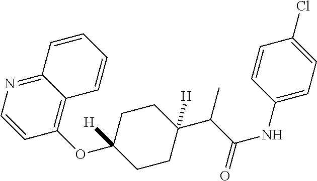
C1(OC2([H])CCC(C(C(=O)NC3=CC=C(Cl)C=C3)C)([H])CC2)=C2C(=NC=C1)C=CC=C2
